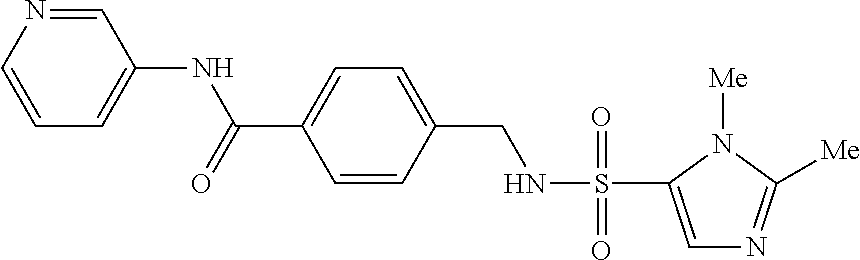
C1(NC(C2=CC=C(CNS(=O)(=O)C3=CN=C([Me])N3[Me])C=C2)=O)=CC=CN=C1
